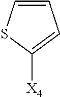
C1=CC=C([X4])S1
